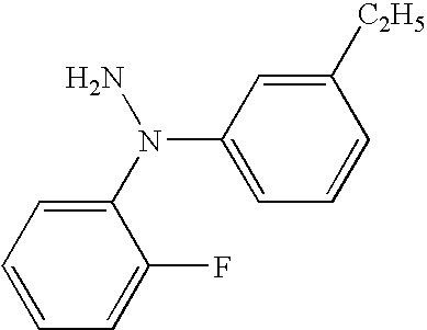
C1=C(F)C(N(N)C2=CC=CC([C2H5])=C2)=CC=C1
